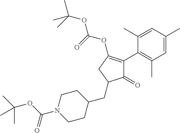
C1(=O)C(C2=C(C)C=C(C)C=C2C)=C(OC(=O)OC(C)(C)C)CC1CC1CCN(C(=O)OC(C)(C)C)CC1
